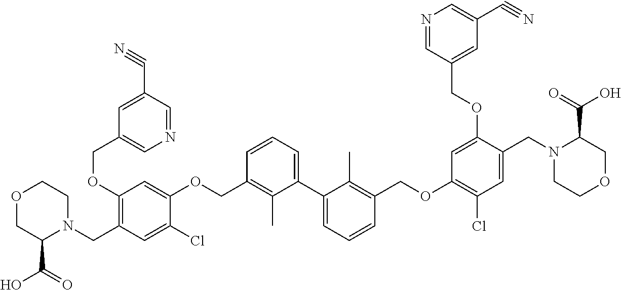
C1(OCC2=CN=CC(C#N)=C2)=C(CN2C(C(O)=O)COCC2)C=C(Cl)C(OCC2=C(C)C(C3=CC=CC(COC4=C(Cl)C=C(CN5C(C(=O)O)COCC5)C(OCC5=CC(C#N)=CN=C5)=C4)=C3C)=CC=C2)=C1
